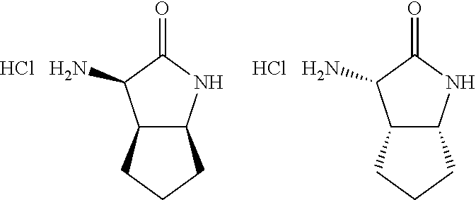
C1([HCl   H2N])C2CCCC2NC1=O.C1([HCl   H2N])C2CCCC2NC1=O
